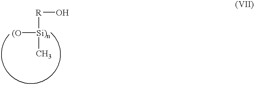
[(O][Si)n]([R]O)C
